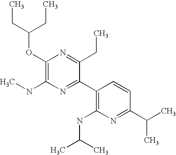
C1(OC(CC)CC)=C(NC)N=C(C2=C(NC(C)C)N=C(C(C)C)C=C2)C(CC)=N1
